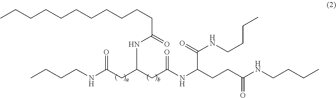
C(NC(CC(CC(NC(CCC(NCCCC)=O)C(=O)NCCCC)=O)NC(CCCCCCCCCCC)=O)=O)CCC
